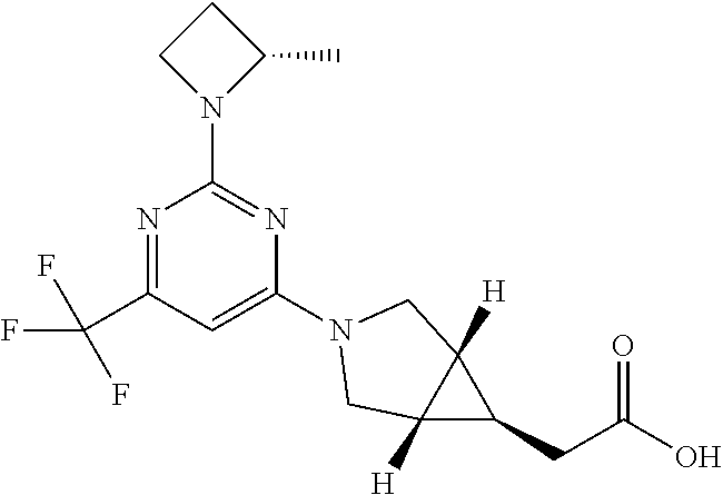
N1=C(C(F)(F)F)C=C(N2CC3([H])C([H])(C3CC(O)=O)C2)N=C1N1C(C)CC1
